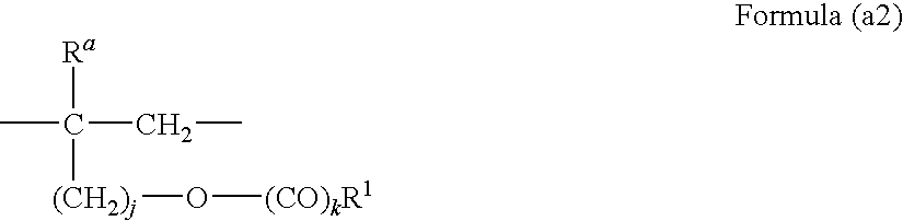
[Ra]C(C)(CC)[(CH2)j]O[(CO)kR1]
